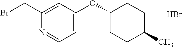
C1(CBr)=CC(OC2CCC(C)CC2)=CC=N1.Br
